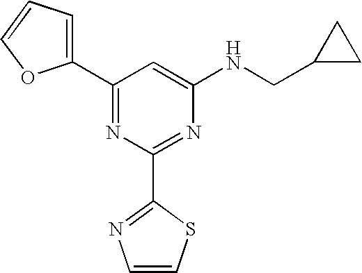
C1(C2=CC=CO2)=NC(C2=NC=CS2)=NC(NCC2CC2)=C1
